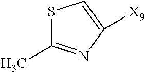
S1C(C)=NC([X9])=C1
